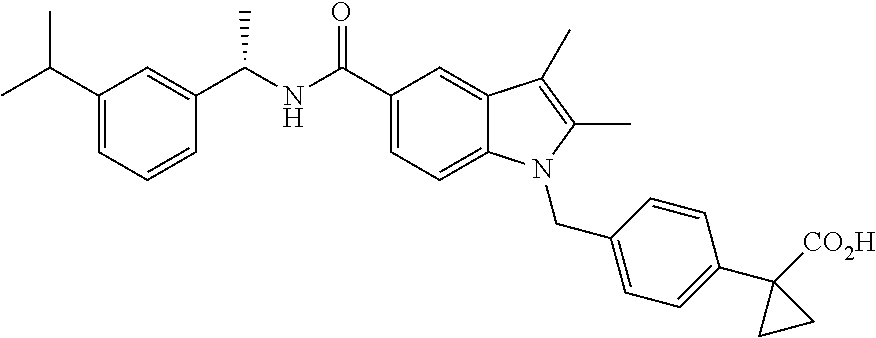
C1(C(C)C)=CC=CC(C(NC(C2=CC=C3C(=C2)C(C)=C(C)N3CC2=CC=C(C3([CO2H])CC3)C=C2)=O)C)=C1
